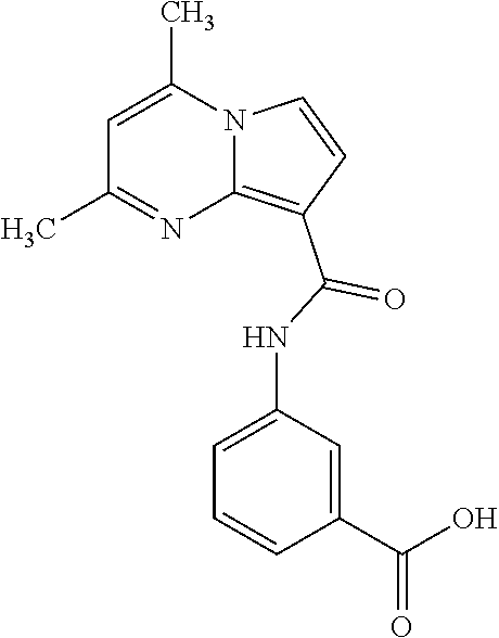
C1=C(C)N2C(=C(C(=O)NC3=CC=CC(C(O)=O)=C3)C=C2)N=C1C
